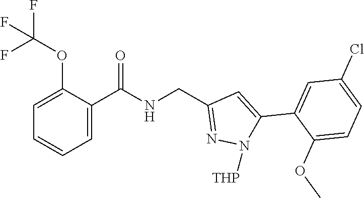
C1=C(C(NCC2=NN([THP])C(C3=CC(Cl)=CC=C3OC)=C2)=O)C(OC(F)(F)F)=CC=C1
